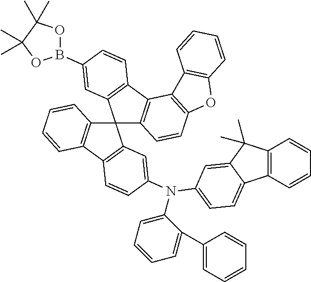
C12(C3=C(C4=C1C=C(N(C1=CC=CC=C1C1=CC=CC=C1)C1=CC=C5C6=C(C=CC=C6)C(C)(C)C5=C1)C=C4)C=CC=C3)C1=C(C3=C2C=C(B2OC(C)(C)C(C)(C)O2)C=C3)C2=C(C=C1)OC1=C2C=CC=C1
